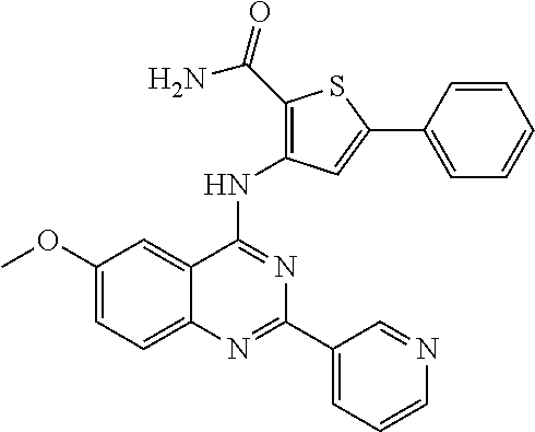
C1(OC)=CC=C2C(=C1)C(NC1=C(C(N)=O)SC(C3=CC=CC=C3)=C1)=NC(C1=CC=CN=C1)=N2
